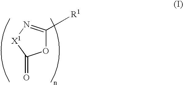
O1C([R1])=N[X1]C1=O
